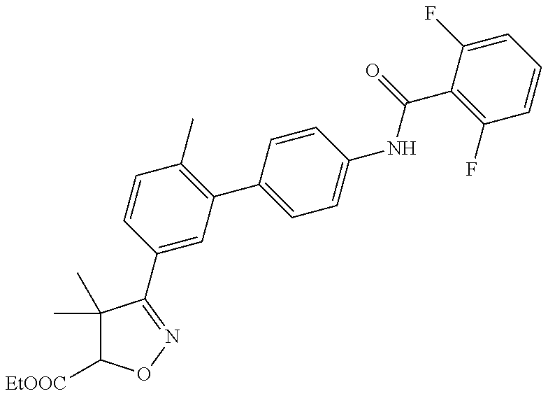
C1(C)(C)C([EtOOC])ON=C1C1=CC(C2=CC=C(NC(=O)C3=C(F)C=CC=C3F)C=C2)=C(C)C=C1
